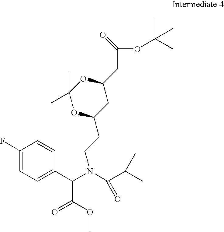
O=C(OC(C)(C)C)CC1CC(CCN(C(C2=CC=C(F)C=C2)C(=O)OC)C(C(C)C)=O)OC(C)(C)O1
